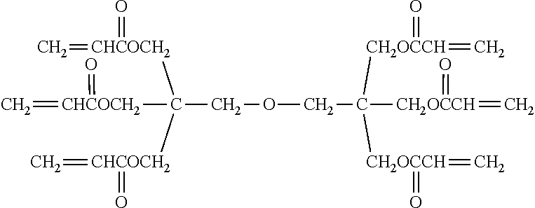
[CHCOCH2](C(COCC([CH2OCCH](=O)=C)([CH2OCCH](=C)=O)[CH2OCCH](=O)=C)([CHCOCH2](=O)=C)[CHCOCH2](=C)=O)(=C)=O
